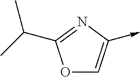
O1C=C(->C)N=C1C(C)C
